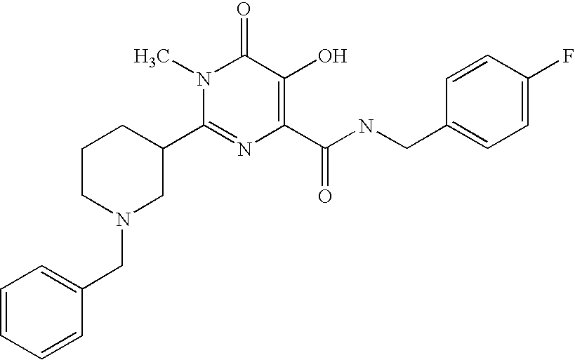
N1(C)C(C2CCCN(CC3=CC=CC=C3)C2)=NC(C(NCC2=CC=C(F)C=C2)=O)=C(O)C1=O
